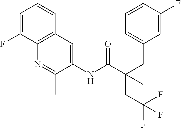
C1=C(F)C2=C(C=C1)C=C(NC(C(CC1=CC=CC(F)=C1)(CC(F)(F)F)C)=O)C(C)=N2
